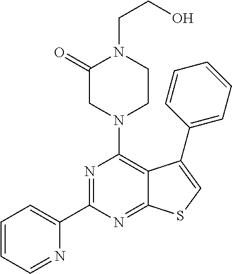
C1=CC=NC(C2=NC(N3CC(=O)N(CCO)CC3)=C3C(=N2)SC=C3C2=CC=CC=C2)=C1
